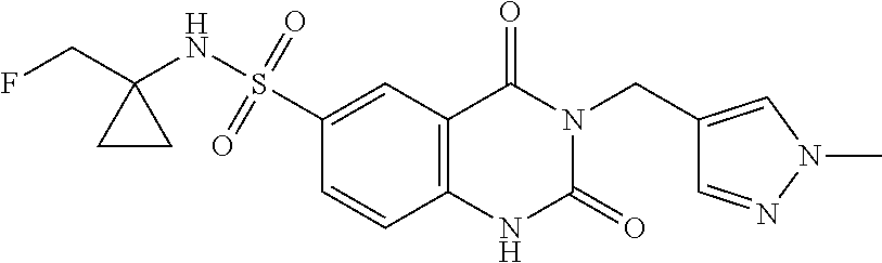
C(C1(NS(=O)(=O)C2=CC3=C(C=C2)NC(=O)N(CC2=CN(C)N=C2)C3=O)CC1)F
